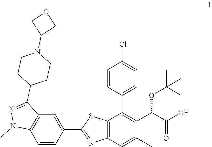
C12=C(C=C(C)C(C(C(O)=O)OC(C)(C)C)=C1C1=CC=C(Cl)C=C1)N=C(C1=CC3=C(C=C1)N(C)N=C3C1CCN(C3COC3)CC1)S2
